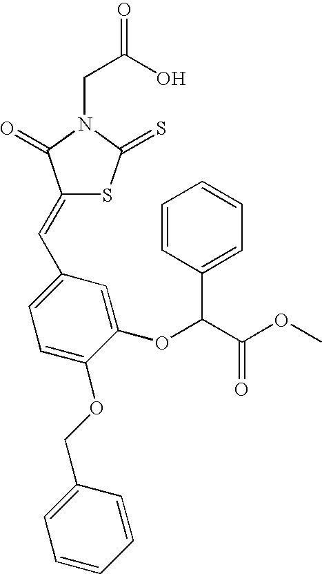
C(C(O)=O)N1C(=O)C(=CC2=CC=C(OCC3=CC=CC=C3)C(OC(C(OC)=O)C3=CC=CC=C3)=C2)SC1=S
